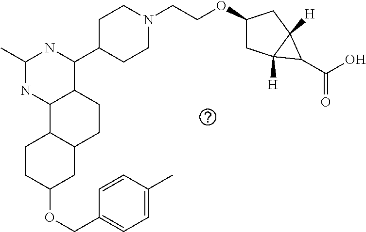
O(C1CC2C(CC1)C1C(CC2)C(C2CCN(CCOC3CC4([H])C([H])(C3)C4C(O)=O)CC2)NC(C)N1)CC1=CC=C(C)C=C1
